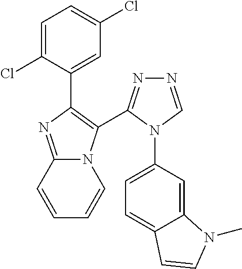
C1=C(Cl)C(C2=C(C3=NN=CN3C3=CC=C4C(=C3)N(C)C=C4)N3C(=N2)C=CC=C3)=CC(Cl)=C1
